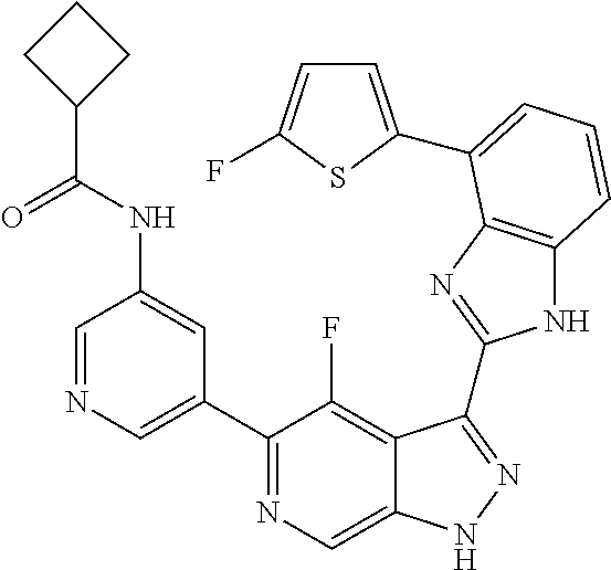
C1=NC=C(C2=NC=C3C(=C2F)C(C2=NC4=C(N2)C=CC=C4C2=CC=C(F)S2)=NN3)C=C1NC(C1CCC1)=O
